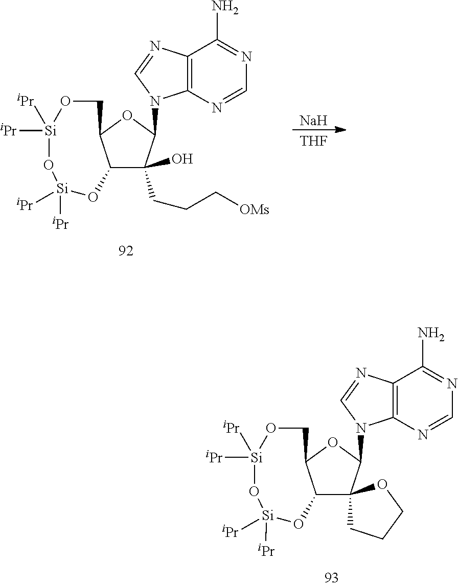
C12=C(N=CN=C1N)N(C1C3(C4C(O1)CO[Si]([iPr])([iPr])O[Si]([iPr])([iPr])O4)CCCO3)C=N2.C12=C(N=CN=C1N)N(C1C(O)(CCC[OMs])C3C(O1)CO[Si]([iPr])([iPr])O[Si]([iPr])([iPr])O3)C=N2.[Na].[THF]
